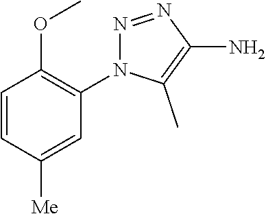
C1=CC([Me])=CC(N2N=NC(N)=C2C)=C1OC
